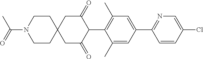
C1(C)=CC(C2=NC=C(Cl)C=C2)=CC(C)=C1C1C(=O)CC2(CC1=O)CCN(C(C)=O)CC2
